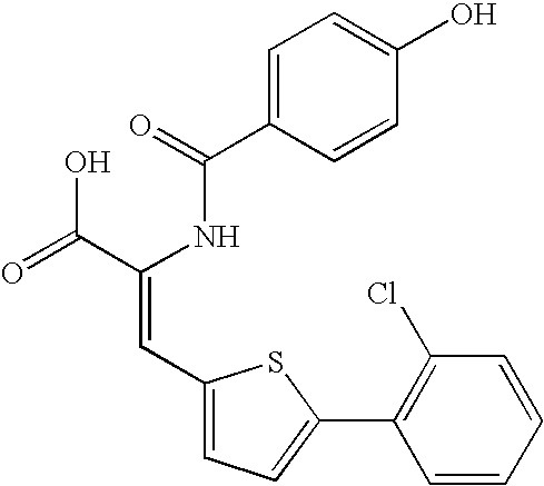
C1=C(C(=O)NC(C(=O)O)=CC2=CC=C(C3=C(Cl)C=CC=C3)S2)C=CC(O)=C1
